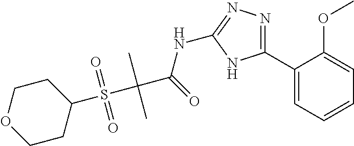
C1CC(S(C(C(=O)NC2=NN=C(C3=CC=CC=C3OC)N2)(C)C)(=O)=O)CCO1
